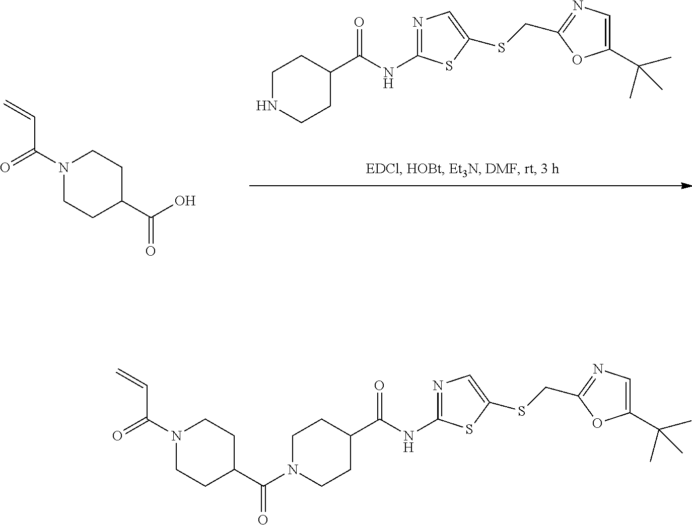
N1(C(=O)C=C)CCC(C(N2CCC(C(NC3=NC=C(SCC4=NC=C(C(C)(C)C)O4)S3)=O)CC2)=O)CC1.C1NCCC(C(NC2=NC=C(SCC3=NC=C(C(C)(C)C)O3)S2)=O)C1.N1(C(=O)C=C)CCC(C(O)=O)CC1
